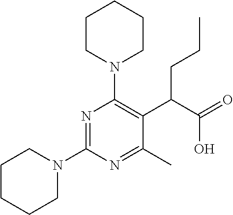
C1CCCN(C2=NC(N3CCCCC3)=C(C(C(=O)O)CCC)C(C)=N2)C1
